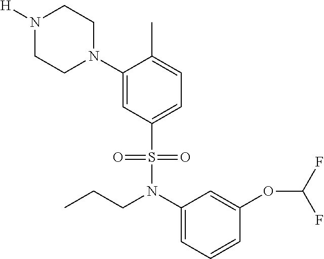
N1([H])CCN(C2=CC(S(N(C3=CC=CC(OC(F)F)=C3)CCC)(=O)=O)=CC=C2C)CC1
